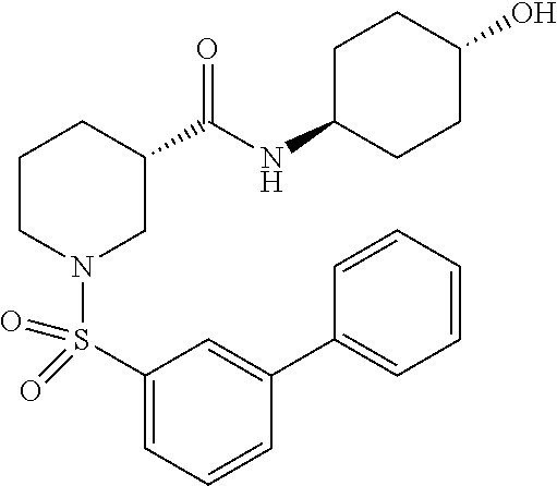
C1(S(N2CC(C(NC3CCC(O)CC3)=O)CCC2)(=O)=O)=CC=CC(C2=CC=CC=C2)=C1
